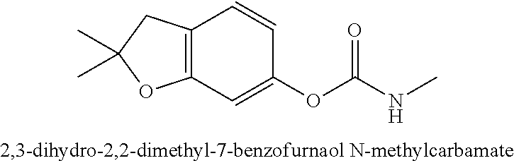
C12=C(C=C(OC(NC)=O)C=C1)OC(C)(C)C2
